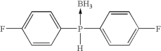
C1=CC(P(C2=CC=C(F)C=C2)(->B)[H])=CC=C1F
